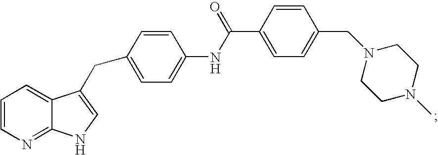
C1=CN=C2C(=C1)C(CC1=CC=C(NC(C3=CC=C(CN4CCN(C)CC4)C=C3)=O)C=C1)=CN2
